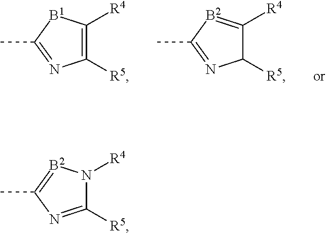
C1([R5])=C([R4])[B1]C(C)=N1.C1([R5])C([R4])=[B2]C(C)=N1.C1([R5])=NC(C)=[B2]N1[R4]
